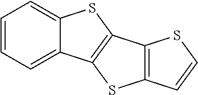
C1=C2C(=CC=C1)SC1=C2SC2=C1SC=C2
